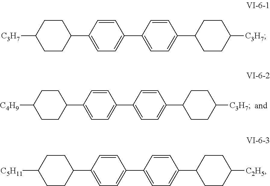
C1CC([C4H9])CCC1C1=CC=C(C2=CC=C(C3CCC([C3H7])CC3)C=C2)C=C1.C1CC([C5H11])CCC1C1=CC=C(C2=CC=C(C3CCC([C2H5])CC3)C=C2)C=C1.C1CC([C3H7])CCC1C1=CC=C(C2=CC=C(C3CCC([C3H7])CC3)C=C2)C=C1
